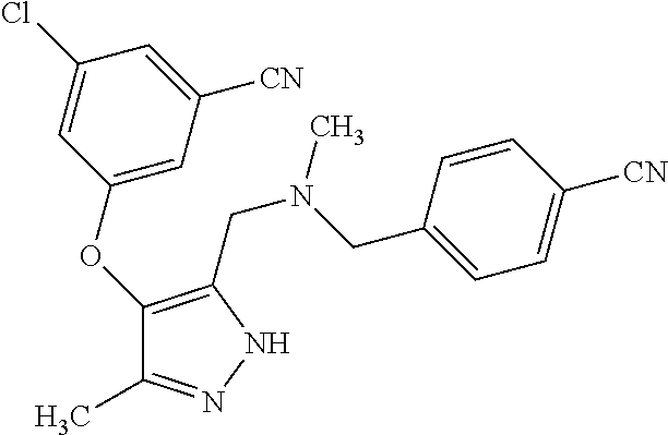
C1(OC2=C(CN(C)CC3=CC=C([CN])C=C3)NN=C2C)=CC([CN])=CC(Cl)=C1
